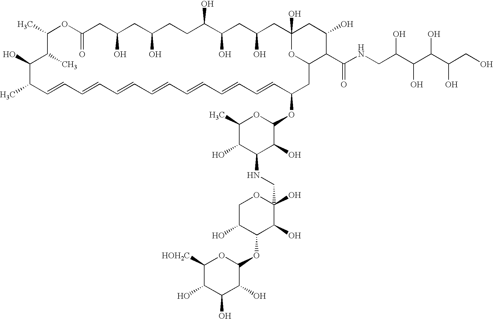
CC1C=CC=CC=CC=CC=CC=CC=CC(OC2OC(C)C(O)C(NCC3(O)OCC(O)C(OC4OC([HOH2C])C(O)C(O)C4O)C3O)C2O)CC2OC(O)(CC(O)CC(O)C(O)CCC(O)CC(O)CC(=O)OC(C)C(C)C1O)CC(O)C2C(NCC(C(C(C(CO)O)O)O)O)=O
